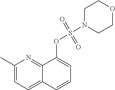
C1(C)=CC=C2C(=N1)C(OS(N1CCOCC1)(=O)=O)=CC=C2
